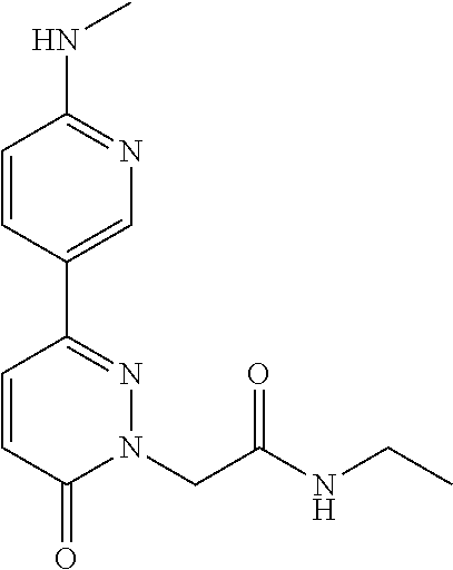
N(C1=NC=C(C2=NN(CC(=O)NCC)C(=O)C=C2)C=C1)C
